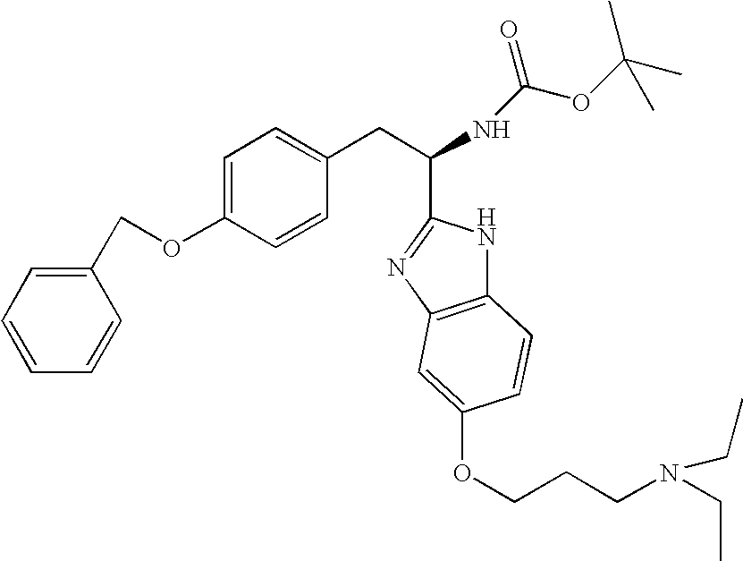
C1=CC=CC(COC2=CC=C(CC(C3=NC4=C(N3)C=CC(OCCCN(CC)CC)=C4)NC(OC(C)(C)C)=O)C=C2)=C1
